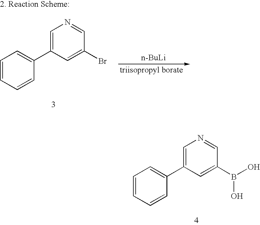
C1=CC=CC(C2=CN=CC(B(O)O)=C2)=C1.C1=CC=CC(C2=CN=CC(Br)=C2)=C1.[n-BuLi]
